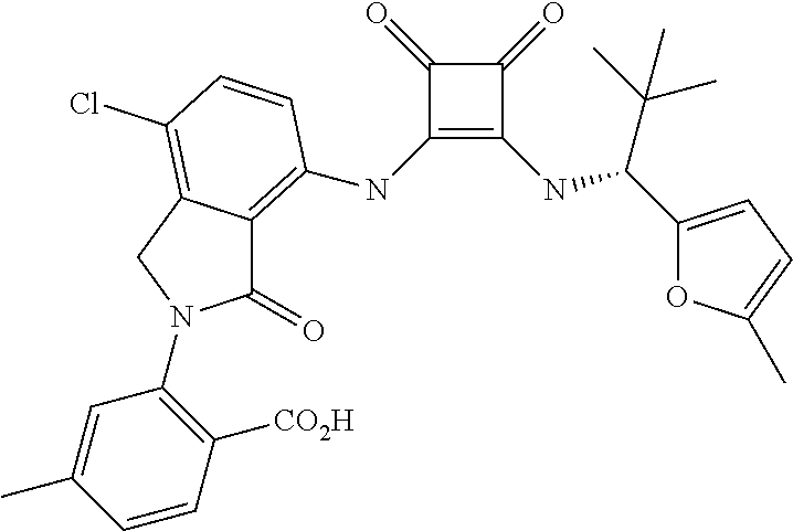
C1(NC2=C3C(=O)N(C4=C([CO2H])C=CC(C)=C4)CC3=C(Cl)C=C2)=C(NC(C2=CC=C(C)O2)C(C)(C)C)C(=O)C1=O
